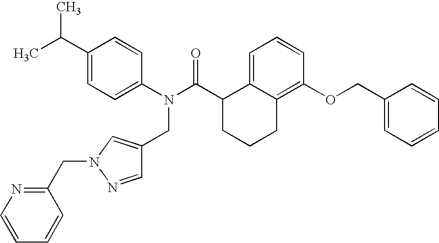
C1=C2C(=C(OCC3=CC=CC=C3)C=C1)CCCC2C(N(C1=CC=C(C(C)C)C=C1)CC1=CN(CC2=NC=CC=C2)N=C1)=O
